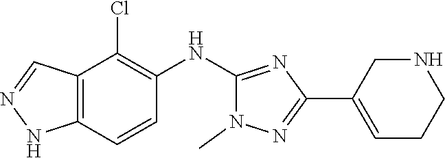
C12=C(NN=C1)C=CC(NC1=NC(C3=CCCNC3)=NN1C)=C2Cl
